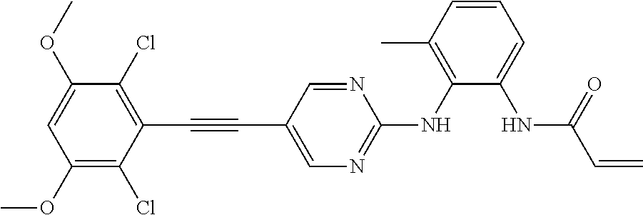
C1(OC)=C(Cl)C(C#CC2=CN=C(NC3=C(C)C=CC=C3NC(C=C)=O)N=C2)=C(Cl)C(OC)=C1
